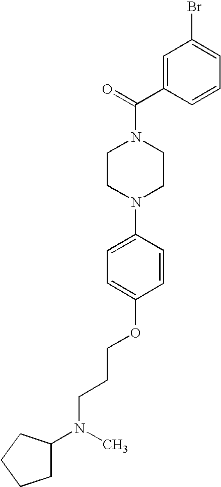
C1CN(C2=CC=C(OCCCN(C3CCCC3)C)C=C2)CCN1C(=O)C1=CC(Br)=CC=C1
